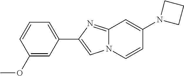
N12C(=NC(C3=CC=CC(OC)=C3)=C1)C=C(N1CCC1)C=C2
